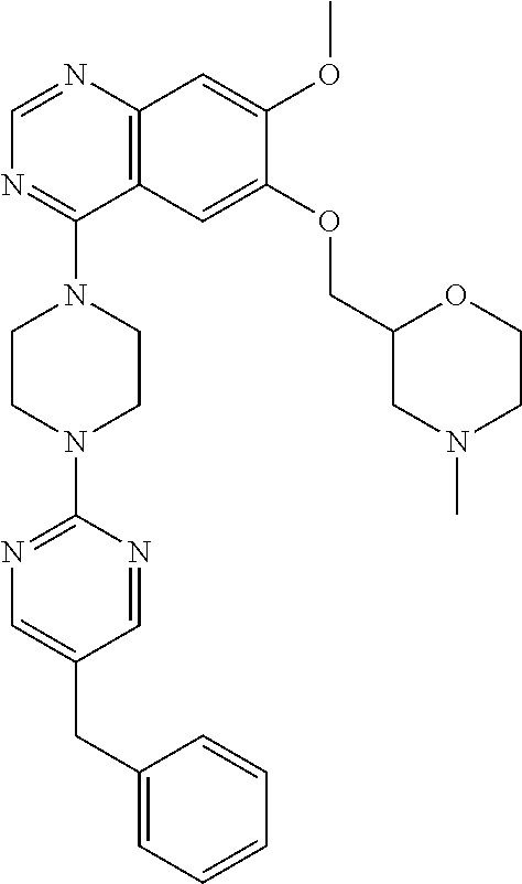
C12=C(N=CN=C1N1CCN(C3=NC=C(CC4=CC=CC=C4)C=N3)CC1)C=C(OC)C(OCC1CN(C)CCO1)=C2
